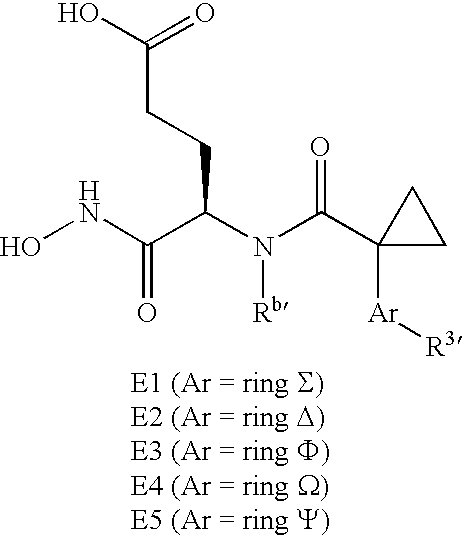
ONC(=O)C(CCC(O)=O)N([Rb])C(=O)C1([Ar][R3])CC1
